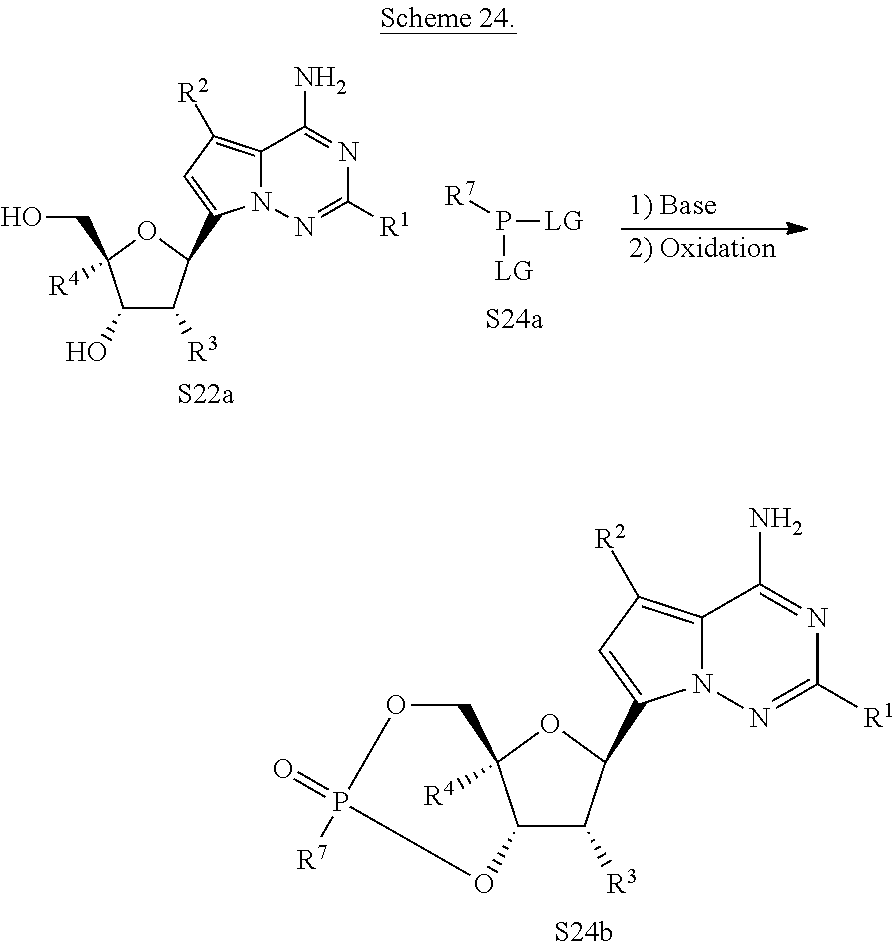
C12=C([R2])C=C(C3C([R3])C4C([R4])(O3)COP(=O)([R7])O4)N1N=C([R1])N=C2N.[2) Oxidation].[1) Base].C12=C([R2])C=C(C3C([R3])C(O)C(CO)([R4])O3)N1N=C([R1])N=C2N.P([LG])([LG])[R7]
